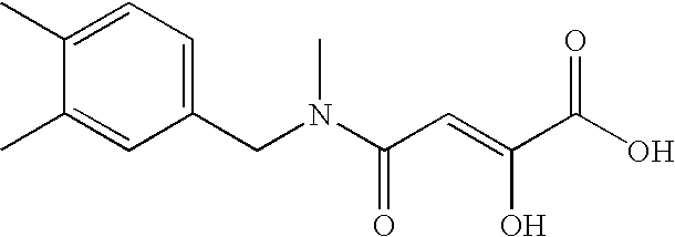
C1(C)=CC(CN(C(C=C(C(O)=O)O)=O)C)=CC=C1C
